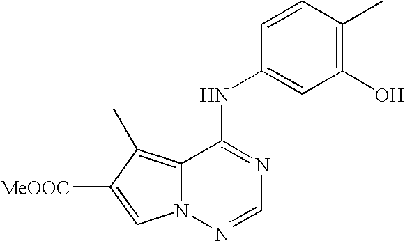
C12=C(C)C([MeOOC])=CN1N=CN=C2NC1=CC(O)=C(C)C=C1
